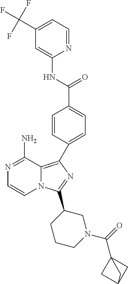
N1=C(N)C2=C(C3=CC=C(C(NC4=CC(C(F)(F)F)=CC=N4)=O)C=C3)N=C(C3CCCN(C(C45CC(C4)C5)=O)C3)N2C=C1
